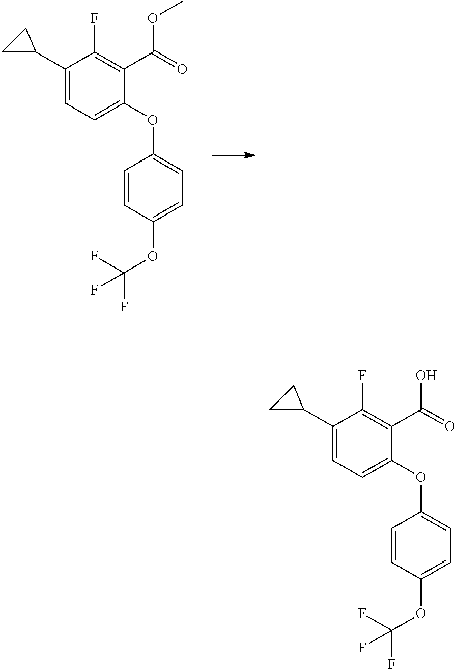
C1(C2CC2)=CC=C(OC2=CC=C(OC(F)(F)F)C=C2)C(C(OC)=O)=C1F.C1(C2CC2)=CC=C(OC2=CC=C(OC(F)(F)F)C=C2)C(C(O)=O)=C1F
